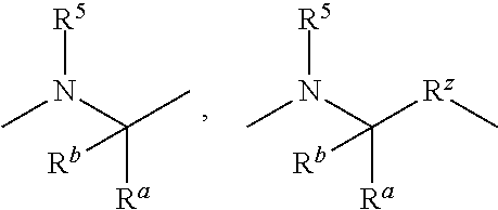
CN(C(C)([Ra])[Rb])[R5].CN(C([Rz]C)([Ra])[Rb])[R5]
